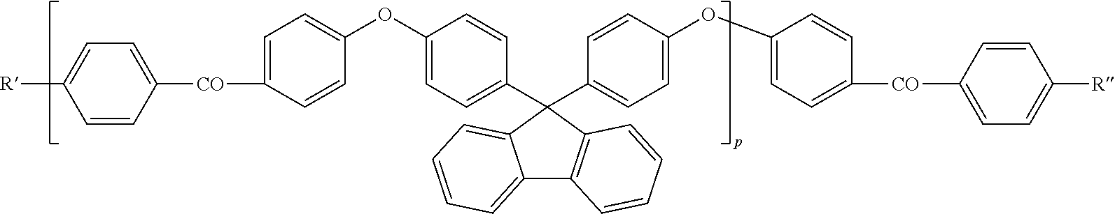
C1=CC([CO]C2=CC=C(OC3=CC=C(C4(C5=CC=C(OC6=CC=C([CO]C7=CC=C([R])C=C7)C=C6)C=C5)C5=CC=CC=C5C5=C4C=CC=C5)C=C3)C=C2)=CC=C1[R]
